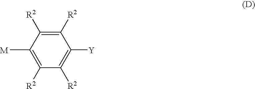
C1([R2])=C([M])C([R2])=C([R2])C([Y])=C1[R2]
